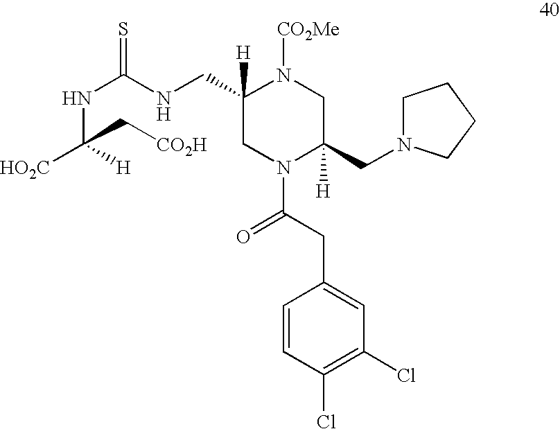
C1([H])(CNC(NC([HO2C])([H])C[CO2H])=S)CN(C(CC2=CC(Cl)=C(Cl)C=C2)=O)C(CN2CCCC2)([H])CN1[CO2Me]
